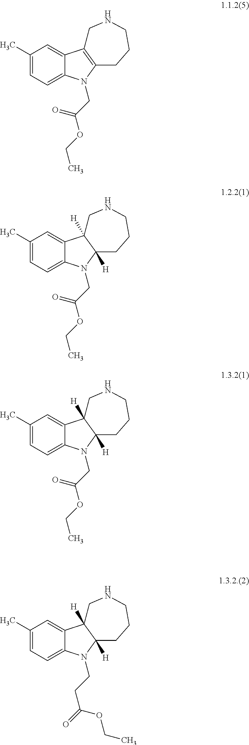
C1(C)=CC=C2C(=C1)C1=C(CCCNC1)N2CC(OCC)=O.C1(C)=CC=C2C(=C1)C1([H])C([H])(CCCNC1)N2CC(OCC)=O.C1(C)=CC=C2C(=C1)C1([H])C([H])(CCCNC1)N2CC(OCC)=O.C1(C)=CC=C2C(=C1)C1([H])C([H])(CCCNC1)N2CCC(=O)OCC
